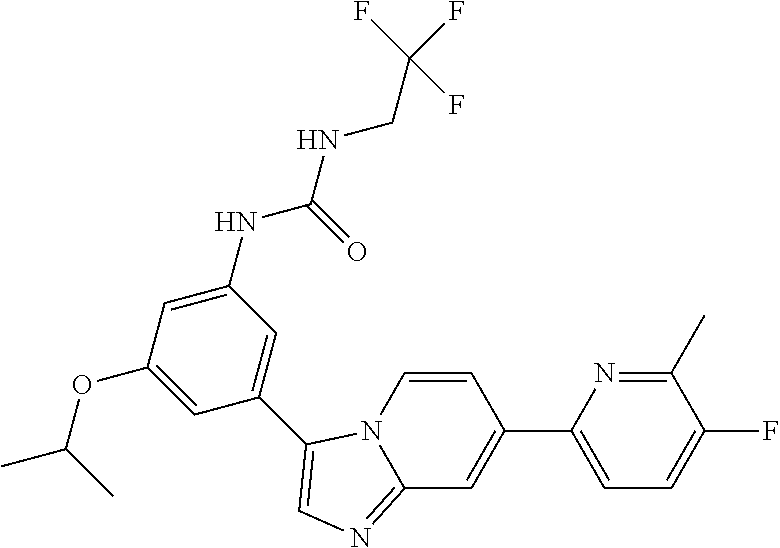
C1=CN2C(=NC=C2C2=CC(NC(NCC(F)(F)F)=O)=CC(OC(C)C)=C2)C=C1C1=CC=C(F)C(C)=N1
